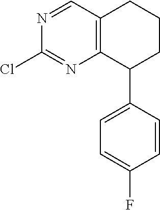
C1=CC(F)=CC=C1C1CCCC2=C1N=C(Cl)N=C2
